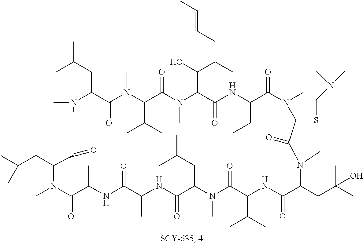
CC(CC1N(C)C(=O)C(CC(C)C)N(C)C(=O)C(C)NC(=O)C(C)NC(=O)C(CC(C)C)N(C)C(=O)C(C(C)C)NC(=O)C(CC(C)(C)O)N(C)C(=O)C(SCN(C)C)N(C)C(=O)C(CC)NC(=O)C(C(O)C(C)CC=CC)N(C)C(=O)C(C(C)C)N(C)C1=O)C
